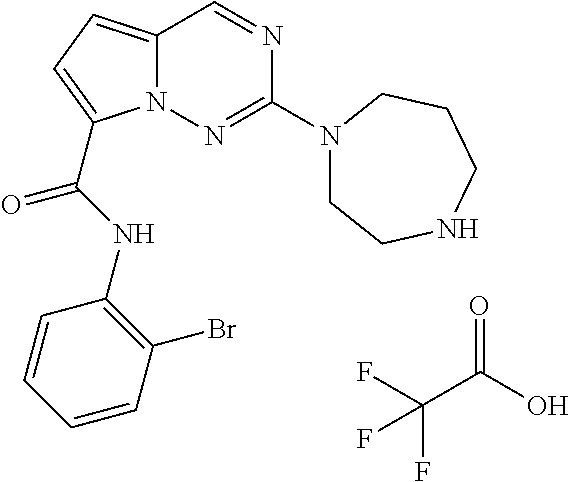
O=C(O)C(F)(F)F.N1=CC2=CC=C(C(NC3=C(Br)C=CC=C3)=O)N2N=C1N1CCNCCC1
